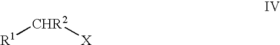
[R1][CHR2][X]
